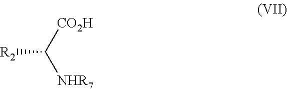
[R2]C([NHR7])[CO2H]
